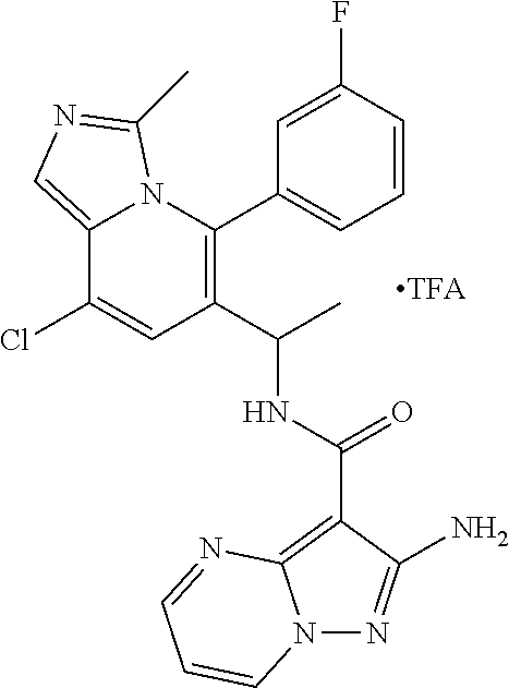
C1=CC(F)=CC(C2=C(C(C)NC(=O)C3=C4N(N=C3N)C=CC=N4)C=C(Cl)C3=CN=C(C)N23)=C1
